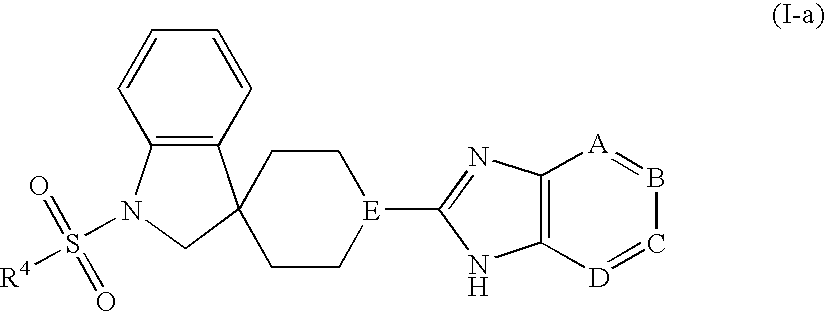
C1C[E](C2=NC3=C(N2)[D]=CB=[A]3)CCC12C1=C(N(S([R4])(=O)=O)C2)C=CC=C1
